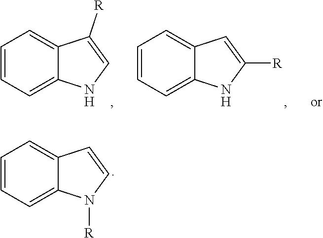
C1=CC=C2C(=C1)C=CN2[R].C1=CC=C2C(=C1)C([R])=CN2.C1=CC=C2C(=C1)C=C([R])N2
